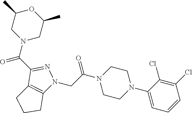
C1(C(N2CC(C)OC(C)C2)=O)=NN(CC(N2CCN(C3=CC=CC(Cl)=C3Cl)CC2)=O)C2=C1CCC2
